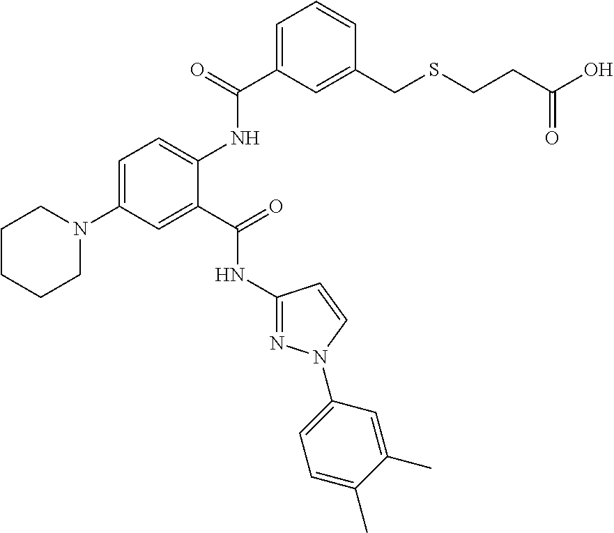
C1(NC(C2=CC(N3CCCCC3)=CC=C2NC(C2=CC=CC(CSCCC(O)=O)=C2)=O)=O)=NN(C2=CC=C(C)C(C)=C2)C=C1
